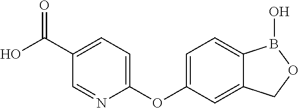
C1(C(O)=O)=CC=C(OC2=CC=C3C(=C2)COB3O)N=C1
